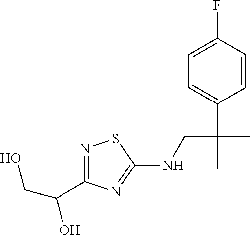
N1=C(C(CO)O)N=C(NCC(C)(C2=CC=C(F)C=C2)C)S1
